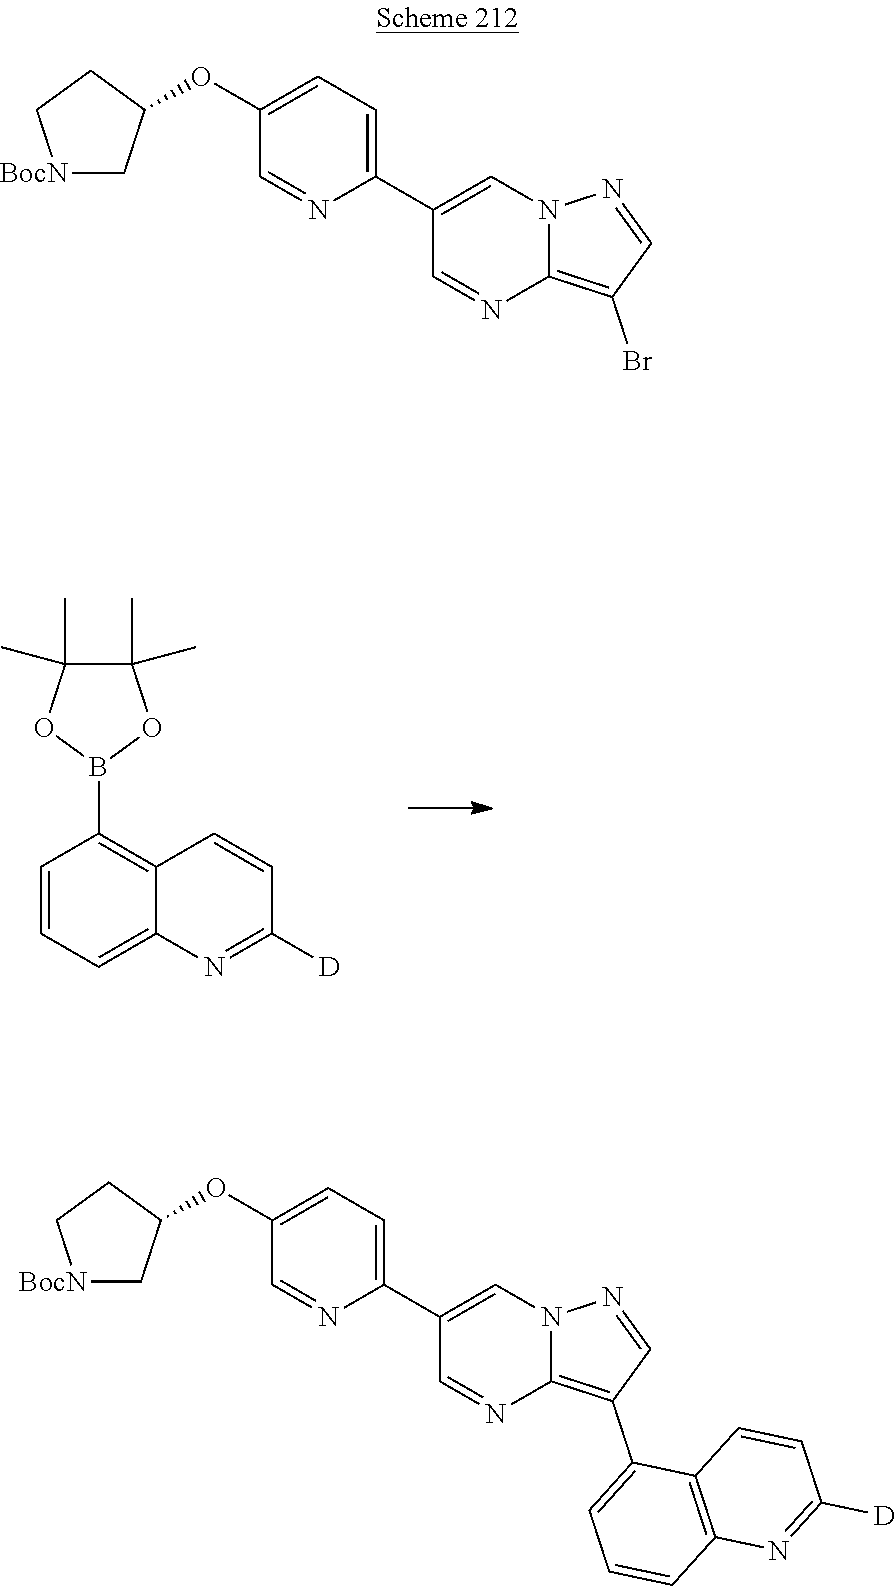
C1(C)(C)C(C)(C)OB(C2=C3C(=CC=C2)N=C([D])C=C3)O1.O(C1=CC=C(C2=CN3C(=C(Br)C=N3)N=C2)N=C1)C1C[BocN]CC1.O(C1=CC=C(C2=CN3C(=C(C4=CC=CC5=C4C=CC([D])=N5)C=N3)N=C2)N=C1)C1C[BocN]CC1
